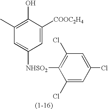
C1(C)=C(O)C([COOC2H4])=CC([NHSO2]C2=C(Cl)C=C(Cl)C=C2Cl)=C1
